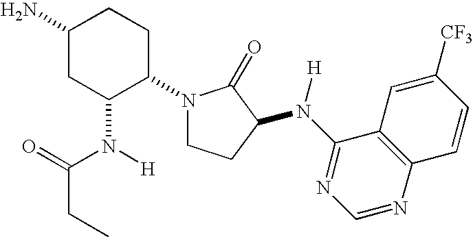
C1(N)CC(N([H])C(=O)CC)C(N2CCC(N(C3=NC=NC4=C3C=C([CF3])C=C4)[H])C2=O)CC1
